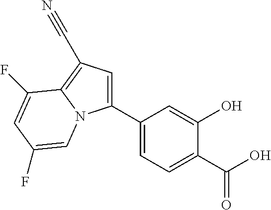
C1(C2=CC=C(C(O)=O)C(O)=C2)=CC(C#N)=C2N1C=C(F)C=C2F
